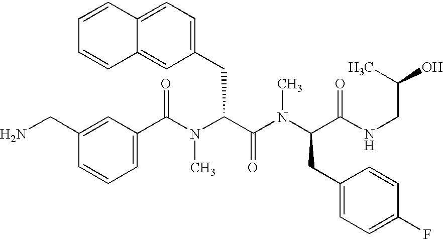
C1(C(N(C(C(N(C(CC2=CC=C(F)C=C2)C(NCC(O)C)=O)C)=O)CC2=CC=C3C(=C2)C=CC=C3)C)=O)=CC=CC(CN)=C1
